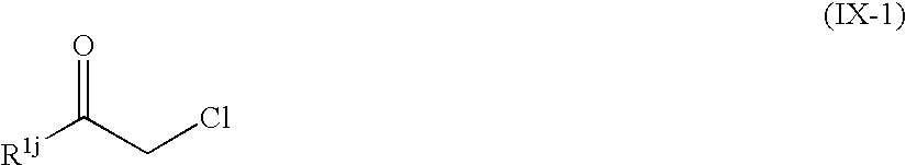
[R1j]C(CCl)=O
